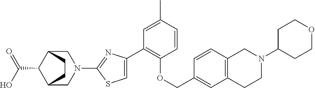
C1(C2=CSC(N3CC4C(C(O)=O)C(C3)CC4)=N2)=C(OCC2=CC3=C(C=C2)CN(C2CCOCC2)CC3)C=CC(C)=C1
